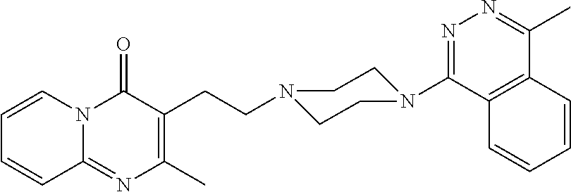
C12=C(C(N3CCN(CCC4=C(C)N=C5N(C4=O)C=CC=C5)CC3)=NN=C1C)C=CC=C2
